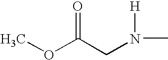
COC(CN(C)[H])=O
